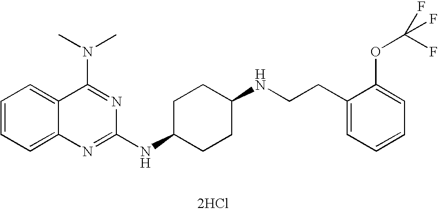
[2HCl].C1=CC=C2C(=C1)C(N(C)C)=NC(NC1CCC(NCCC3=CC=CC=C3OC(F)(F)F)CC1)=N2
